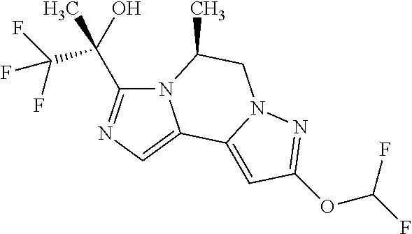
N12C(C(O)(C)C(F)(F)F)=NC=C1C1=CC(OC(F)F)=NN1CC2C
